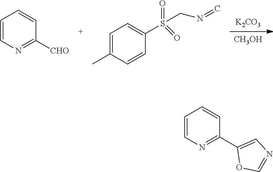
[K2CO3].[CH3OH].C1=CC=CC([CHO])=N1.C1=C(C)C=CC(S(=O)(=O)CN=C)=C1.C1=CC=CC(C2=CN=CO2)=N1
